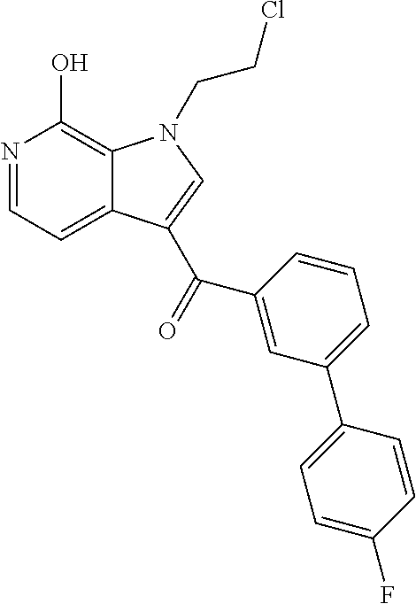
N1=CC=C2C(=C1O)N(CCCl)C=C2C(=O)C1=CC(C2=CC=C(F)C=C2)=CC=C1
